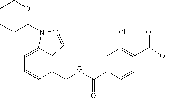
C12=CC=CC(CNC(C3=CC(Cl)=C(C(O)=O)C=C3)=O)=C1C=NN2C1OCCCC1
